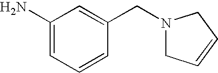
C1(N)=CC=CC(CN2CC=CC2)=C1
